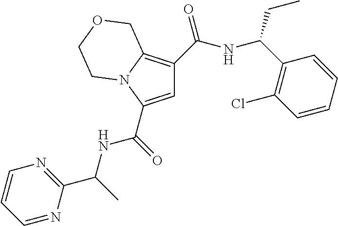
C1=C(C(=O)NC(C)C2=NC=CC=N2)N2C(=C1C(=O)NC(C1=C(Cl)C=CC=C1)CC)COCC2
